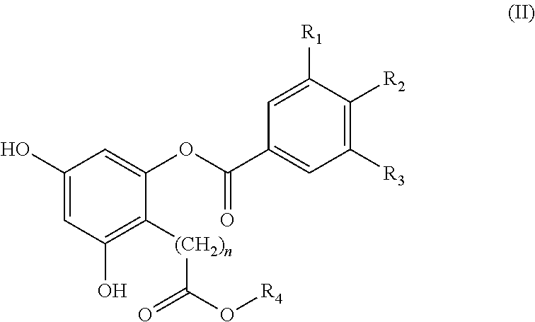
C1(O)=CC(O)=C([(CH2)n]C(O[R4])=O)C(OC(=O)C2=CC([R3])=C([R2])C([R1])=C2)=C1
